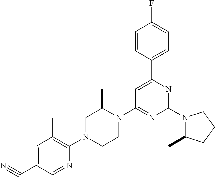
N1(C2=NC(C3=CC=C(F)C=C3)=CC(N3C(C)CN(C4=C(C)C=C(C#N)C=N4)CC3)=N2)C(C)CCC1
